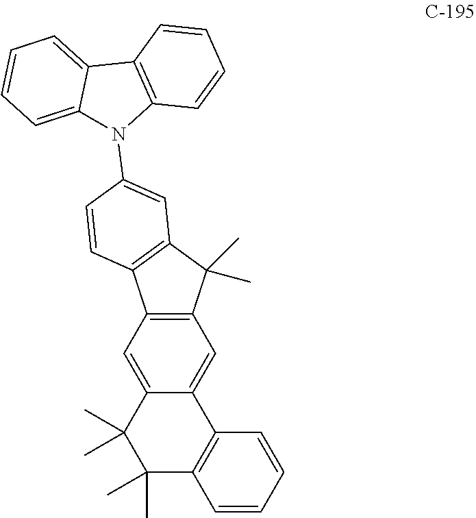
C12=CC3=C(C=C1C(C)(C)C(C)(C)C1=C2C=CC=C1)C1=C(C3(C)C)C=C(N2C3=C(C4=CC=CC=C24)C=CC=C3)C=C1
